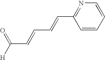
C1(C=CC=CC([H])=O)=NC=CC=C1
